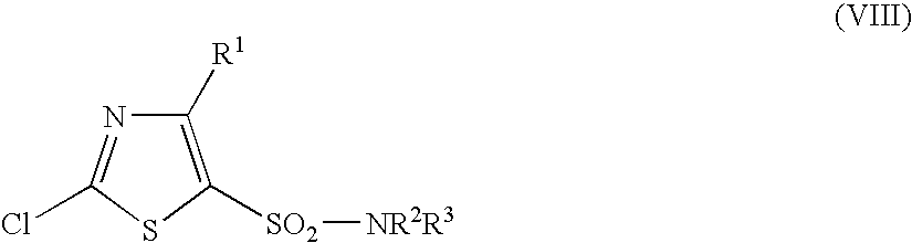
C1([R1])=C([SO2][NR2R3])SC(Cl)=N1
